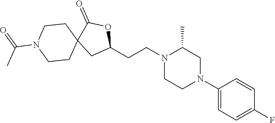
C1(N2CC(C)N(CCC3OC(=O)C4(C3)CCN(C(=O)C)CC4)CC2)=CC=C(F)C=C1
